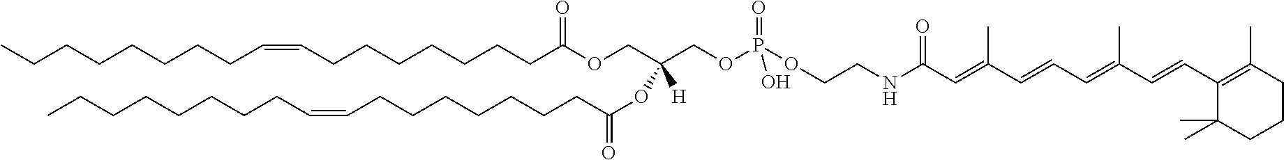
CCCCCCCCC=CCCCCCCCC(OCC(COP(OCCNC(=O)C=C(C=CC=C(C=CC1=C(C)CCCC1(C)C)C)C)(=O)O)(OC(=O)CCCCCCCC=CCCCCCCCC)[H])=O
